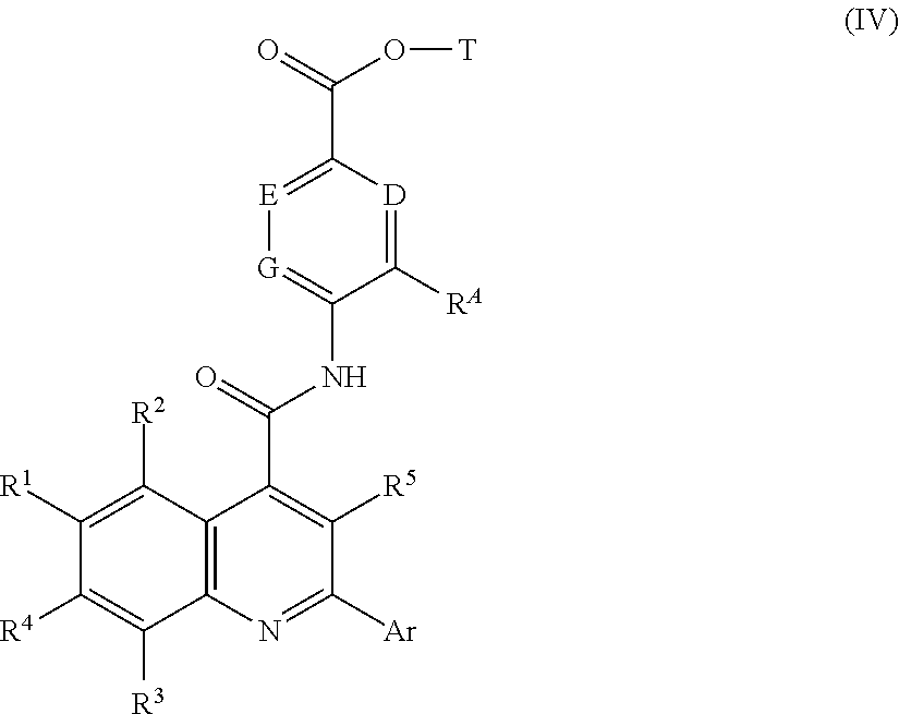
[Ar]C1=NC2=C(C(C(NC3=[G][E]=C(C(O[T])=O)[D]=C3[RA])=O)=C1[R5])C([R2])=C([R1])C([R4])=C2[R3]
